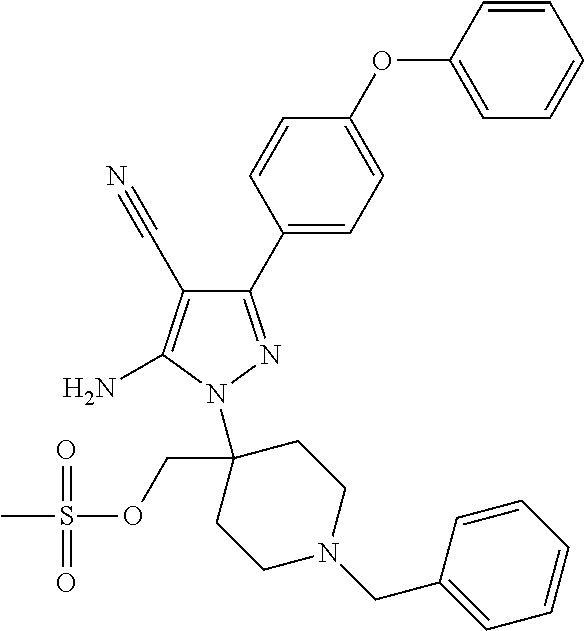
C1=CC(OC2=CC=C(C3=NN(C4(COS(C)(=O)=O)CCN(CC5=CC=CC=C5)CC4)C(N)=C3C#N)C=C2)=CC=C1
